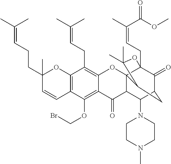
C12=C(C(OCBr)=C3C(=C1CC=C(C)C)OC14C(C3=O)C(N3CCN(C)CC3)C3C(=O)C1(CC=C(C)C(OC)=O)OC(C)(C)C4C3)C=CC(CCC=C(C)C)(C)O2
